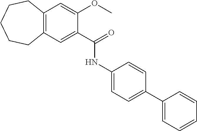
C12=C(C=C(C(=O)NC3=CC=C(C4=CC=CC=C4)C=C3)C(OC)=C1)CCCCC2
